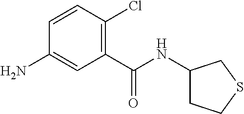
C1(C(=O)NC2CCSC2)=C(Cl)C=CC(N)=C1
